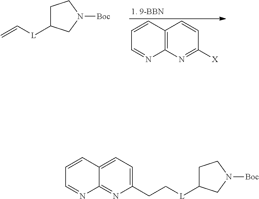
C12=C(N=C([X])C=C1)N=CC=C2.C1C([L]C=C)CN([Boc])C1.C1(CC[L]C2CCN([Boc])C2)=CC=C2C(=N1)N=CC=C2
